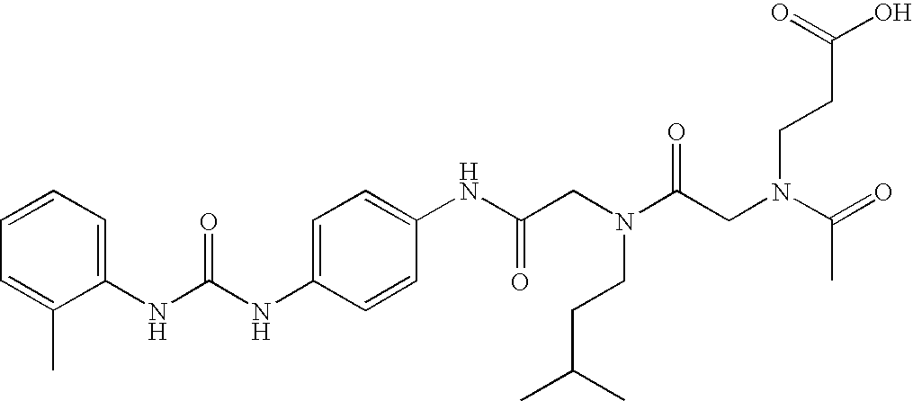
C1(NC(NC2=CC=C(NC(CN(C(CN(C(=O)C)CCC(O)=O)=O)CCC(C)C)=O)C=C2)=O)=CC=CC=C1C
